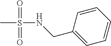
CS(NCC1=CC=CC=C1)(=O)=O
